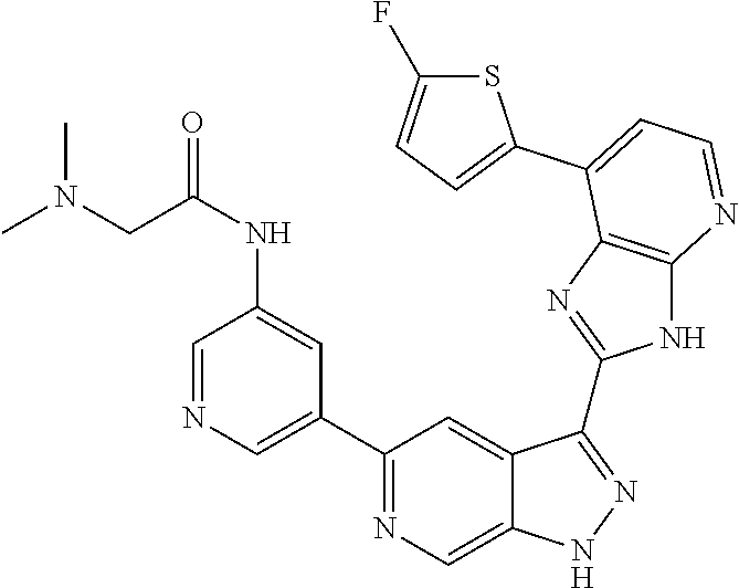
C1(C2=NC=C3C(=C2)C(C2=NC4=C(N2)N=CC=C4C2=CC=C(F)S2)=NN3)=CN=CC(NC(CN(C)C)=O)=C1
